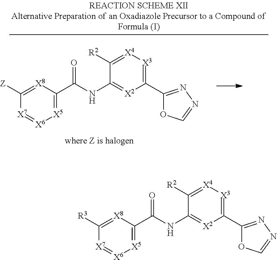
C1([R2])=[X4][X3]=C(C2=NN=CO2)[X2]=C1NC(C1=[X5][X6]=[X7]C([R3])=[X8]1)=O.C1([R2])=[X4][X3]=C(C2=NN=CO2)[X2]=C1NC(C1=[X5][X6]=[X7]C([Z])=[X8]1)=O
